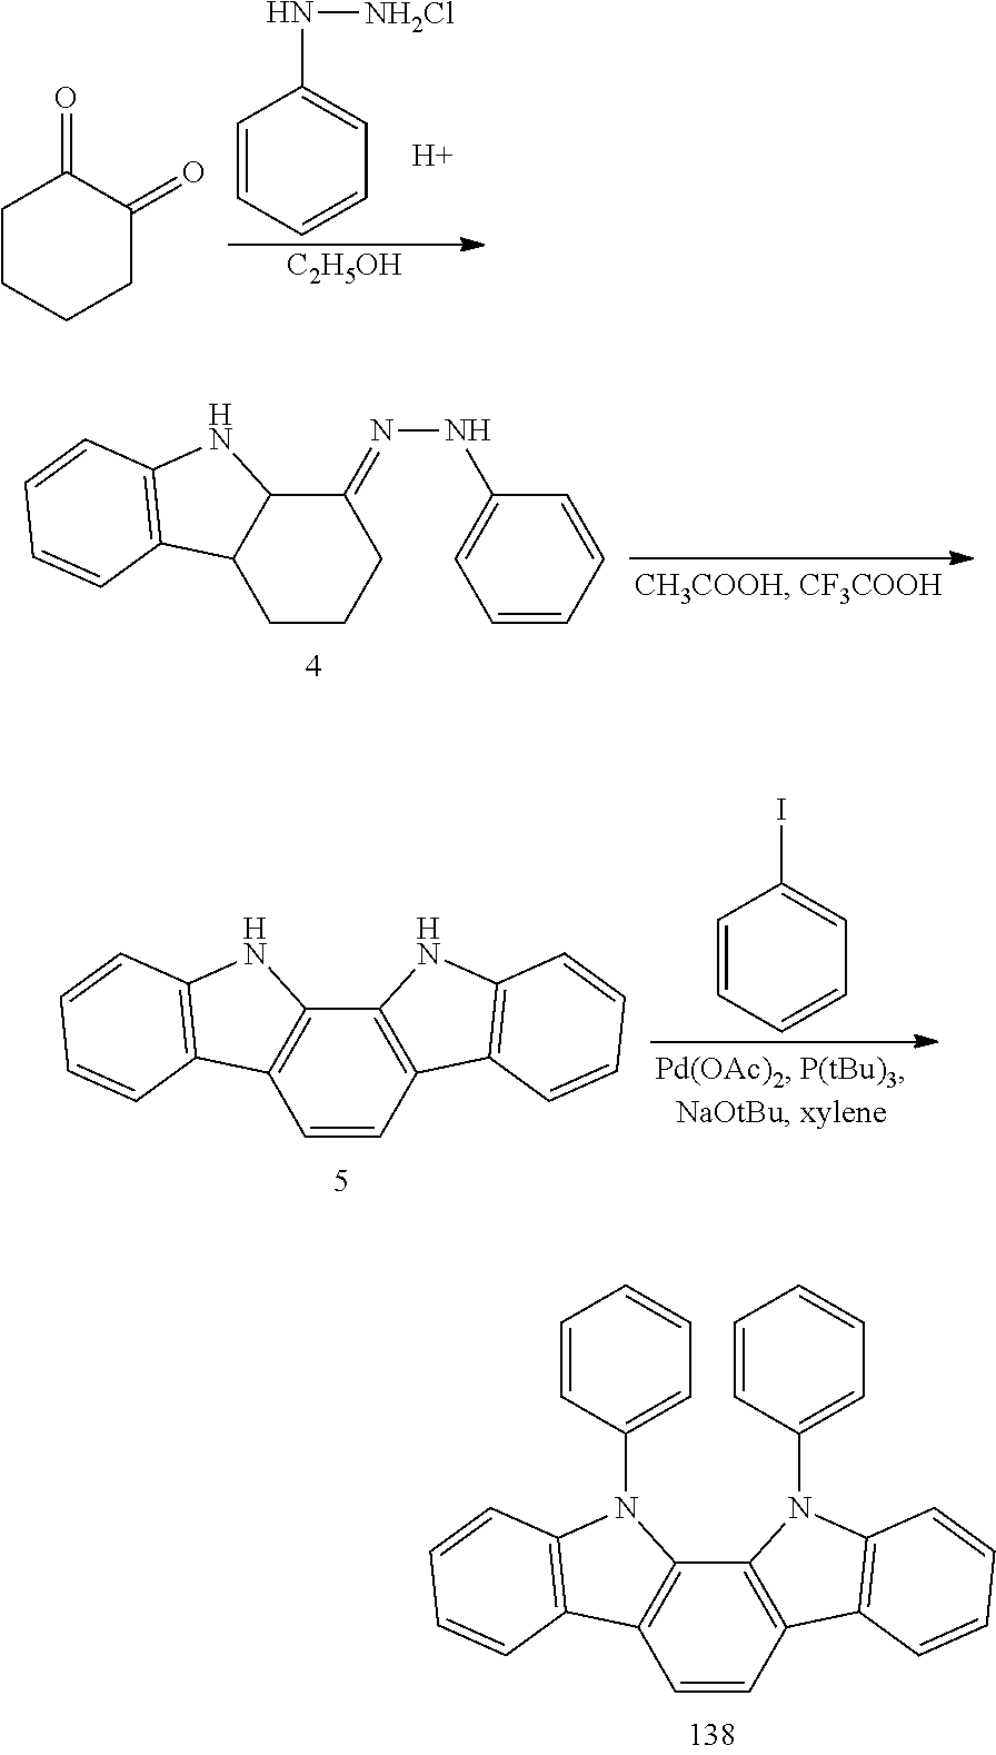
C1CCCC(=O)C1=O.C1=CC=CC=C1N[NH2Cl].[H].[C2H5OH].C1=CC=CC(NN=C2C3C(CCC2)C2=C(N3)C=CC=C2)=C1.C12=C(C=CC3=C1NC1=C3C=CC=C1)C1=C(N2)C=CC=C1.C1=CC=CC=C1I.C12=C(C=CC3=C1N(C1=CC=CC=C1)C1=C3C=CC=C1)C1=C(N2C2=CC=CC=C2)C=CC=C1
